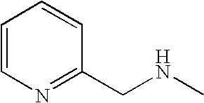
C1=CN=C(CNC)C=C1
